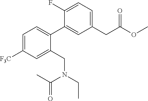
C1=C([F3C])C=C(CN(CC)C(=O)C)C(C2=CC(CC(OC)=O)=CC=C2F)=C1
